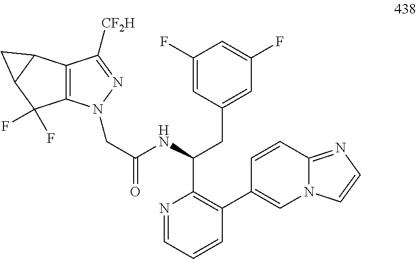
C12=C(C([CF2H])=NN1CC(=O)NC(CC1=CC(F)=CC(F)=C1)C1=C(C3=CN4C(=NC=C4)C=C3)C=CC=N1)C1C(C2(F)F)C1
